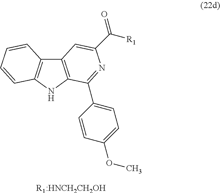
C12=C(NC3=C1C=CC=C3)C(C1=CC=C(OC)C=C1)=NC(C(=O)[R1])=C2.[R1:HNCH2CH2OH]
